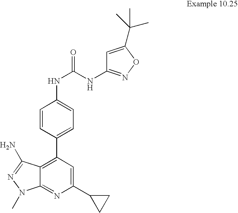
C12=C(C3=CC=C(NC(=O)NC4=NOC(C(C)(C)C)=C4)C=C3)C=C(C3CC3)N=C1N(C)N=C2N
